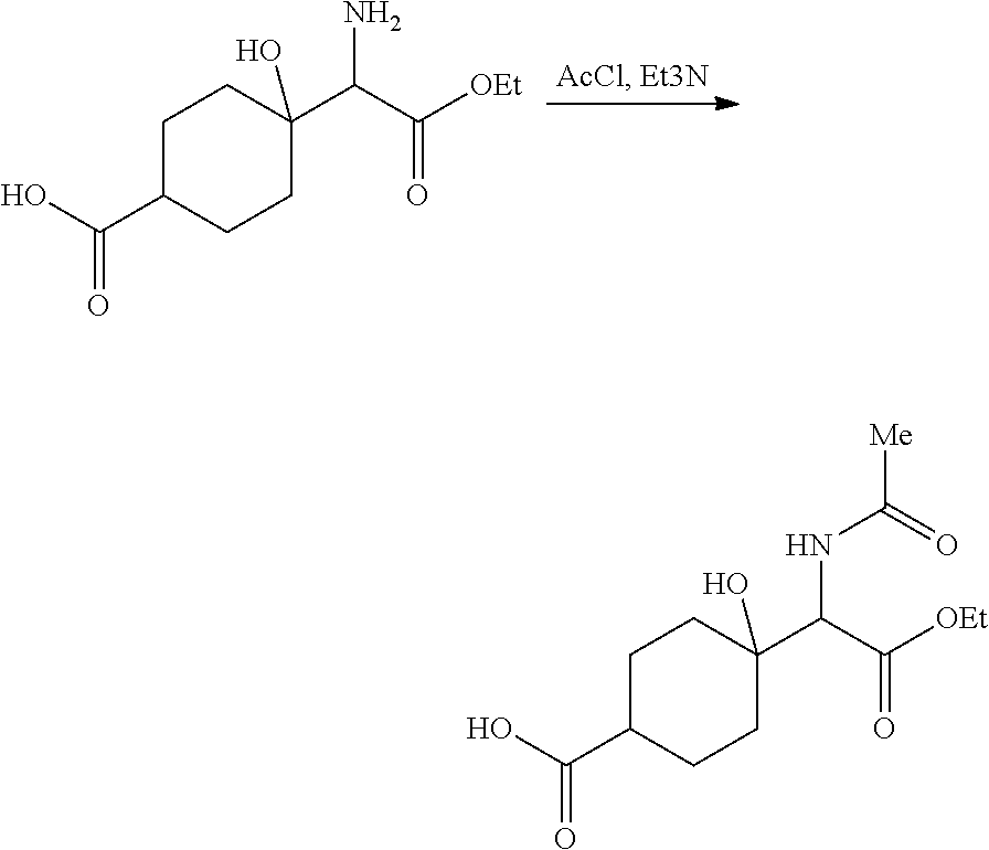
C1C(C(O)=O)CCC(C(C([OEt])=O)N)(O)C1.C1C(C(O)=O)CCC(C(C([OEt])=O)NC([Me])=O)(O)C1
